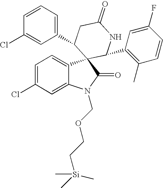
C1=C(Cl)C=C2C(=C1)C1(C(=O)N2COCC[Si](C)(C)C)C(C2=C(C)C=CC(F)=C2)NC(=O)CC1C1=CC=CC(Cl)=C1
